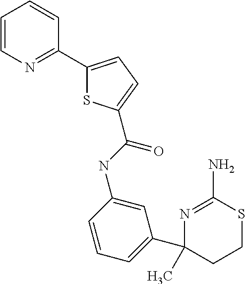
C1=CN=C(C2=CC=C(C(NC3=CC(C4(C)N=C(N)SCC4)=CC=C3)=O)S2)C=C1
